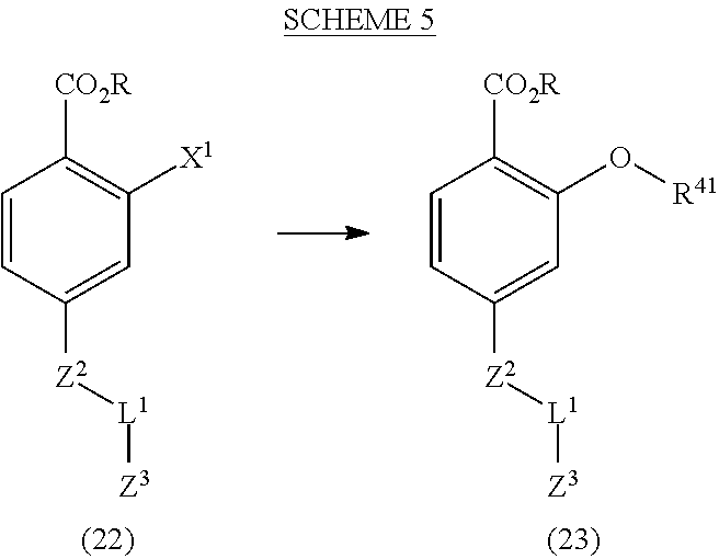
C1=CC([Z2][L1][Z3])=CC([X1])=C1[CO2R].C1=CC([Z2][L1][Z3])=CC(O[R41])=C1[CO2R]
